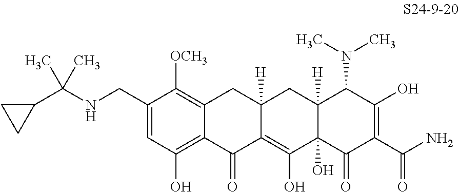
C1=C(CNC(C)(C)C2CC2)C([OCH3])=C2C(=C1O)C(=O)C1=C(O)C3(O)C([H])(CC1([H])C2)C(N(C)C)C(O)=C(C(N)=O)C3=O
